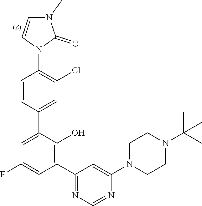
C1CN(C2=CC(C3=C(O)C(C4=CC(Cl)=C(N5C=CN(C)C5=O)C=C4)=CC(F)=C3)=NC=N2)CCN1C(C)(C)C
